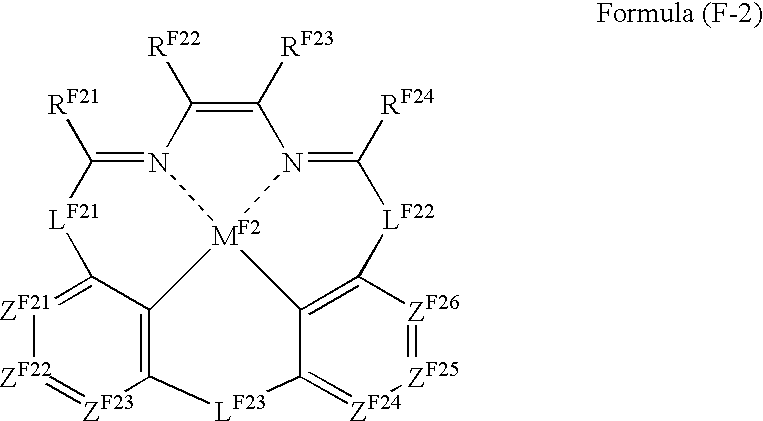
C1([RF21])=N2C([RF22])=C([RF23])N3=C([RF24])[LF22]C4=C5[MF2]23C2=C([ZF23]=[ZF22][ZF21]=C2[LF21]1)[LF23]C5=[ZF24][ZF25]=[ZF26]4
